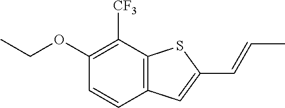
C1(OCC)=C([CF3])C2=C(C=C1)C=C(C=CC)S2
